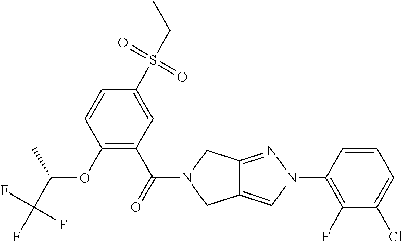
C1(S(=O)(=O)CC)=CC(C(=O)N2CC3=CN(C4=C(F)C(Cl)=CC=C4)N=C3C2)=C(OC(C(F)(F)F)C)C=C1
